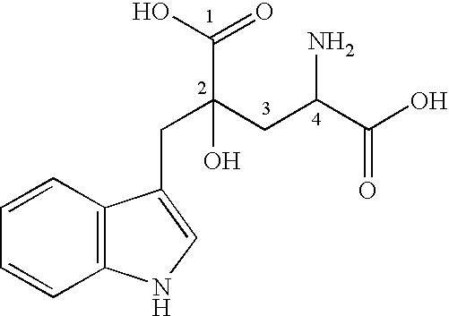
C1=CC2=C(C=C1)NC=C2CC(C(O)=O)(CC(C(O)=O)N)O
